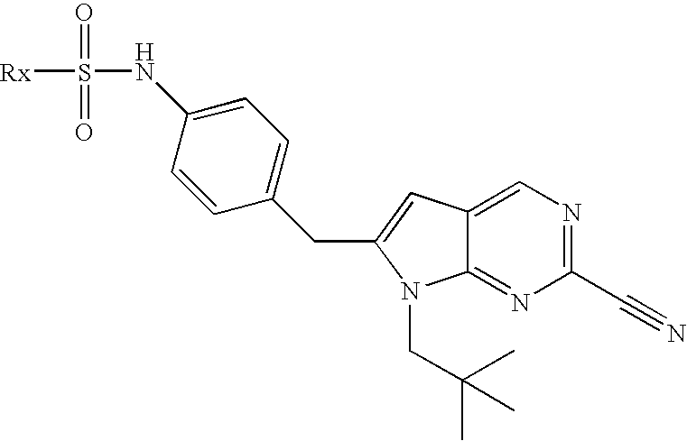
[Rx]S(=O)(=O)NC1=CC=C(CC2=CC3=CN=C(C#N)N=C3N2CC(C)(C)C)C=C1
